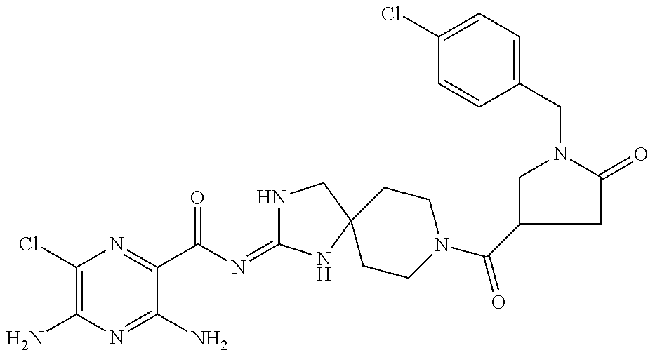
C1(Cl)=C(N)N=C(N)C(C(N=C2NCC3(N2)CCN(C(=O)C2CC(=O)N(CC4=CC=C(Cl)C=C4)C2)CC3)=O)=N1
